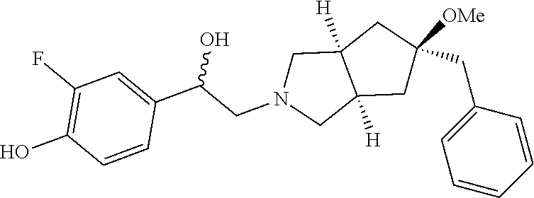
C1([OMe])(CC2=CC=CC=C2)CC2([H])C([H])(CN(CC(C3=CC(F)=C(O)C=C3)O)C2)C1
